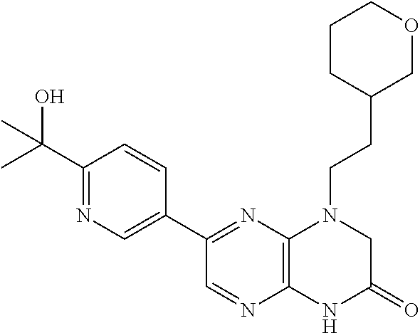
C1(C2=NC3=C(N=C2)NC(=O)CN3CCC2COCCC2)=CN=C(C(O)(C)C)C=C1
